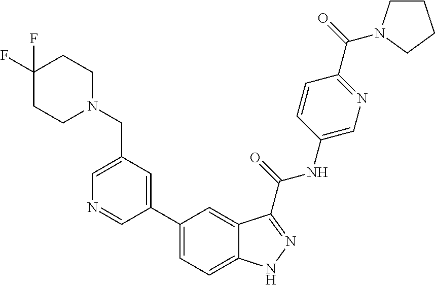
C1(CN2CCC(F)(F)CC2)=CN=CC(C2=CC=C3C(=C2)C(C(NC2=CN=C(C(=O)N4CCCC4)C=C2)=O)=NN3)=C1
